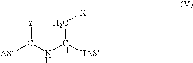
[Y]=C(NC([HAS])C[X])[AS]
